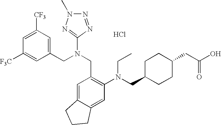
C1=C([CF3])C=C(CN(CC2=C(N(CC3CCC(CC(=O)O)CC3)CC)C=C3C(=C2)CCC3)C2=NN(C)N=N2)C=C1[F3C].Cl
